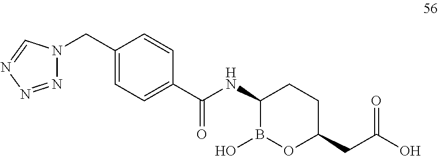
N1(CC2=CC=C(C(=O)NC3B(O)OC(CC(O)=O)CC3)C=C2)N=NN=C1
